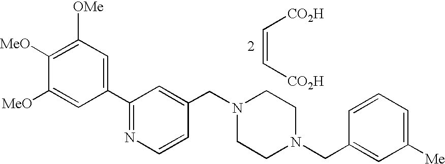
C(=C[CO2H])[CO2H].C1(C2=NC=CC(CN3CCN(CC4=CC([Me])=CC=C4)CC3)=C2)=CC([OMe])=C([MeO])C([MeO])=C1
